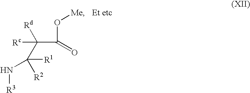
O(C(=O)C(C([R2])([R1])N[R3])([Rd])[Rc])[Me].[Et etc]
